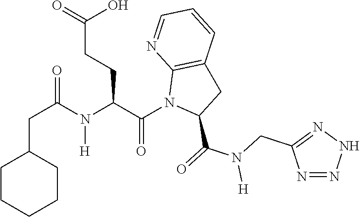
C(C1CCCCC1)C(N(C(C(N1C(C(=O)N(CC2=NNN=N2)[H])CC2=C1N=CC=C2)=O)CCC(=O)O)[H])=O
